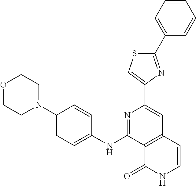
C12=C(C=CNC1=O)C=C(C1=CSC(C3=CC=CC=C3)=N1)N=C2NC1=CC=C(N2CCOCC2)C=C1
